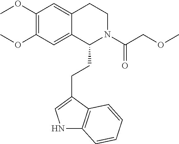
O(C1=C(OC)C=C2C(=C1)C(CCC1=CNC3=C1C=CC=C3)N(C(COC)=O)CC2)C
